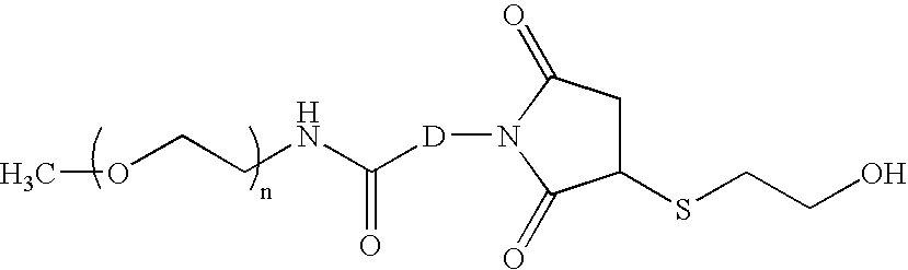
COCCNC([D]N1C(=O)C(SCCO)CC1=O)=O
